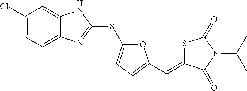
C1(Cl)=CC=C2C(=C1)NC(SC1=CC=C(C=C3SC(=O)N(C(C)C)C3=O)O1)=N2
